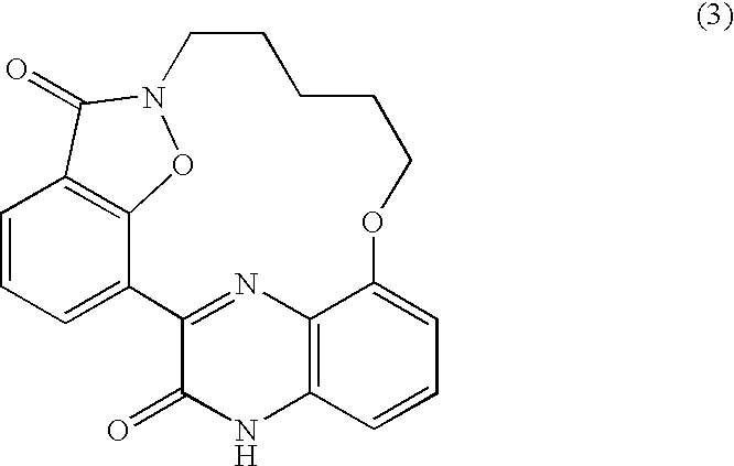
C1=CC=C2C3=C1C(=O)N(O3)CCCCCOC1=CC=CC3=C1N=C2C(=O)N3
